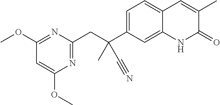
C(C1=NC(OC)=CC(OC)=N1)C(C1=CC=C2C(=C1)NC(=O)C(C)=C2)(C)C#N
